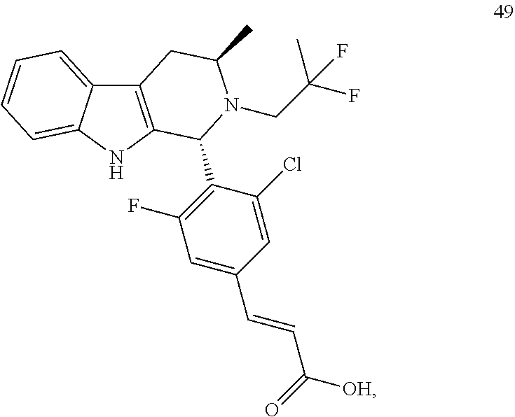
C12=CC=CC=C1NC1=C2CC(C)N(CC(F)(C)F)C1C1=C(F)C=C(C=CC([OH])=O)C=C1Cl
